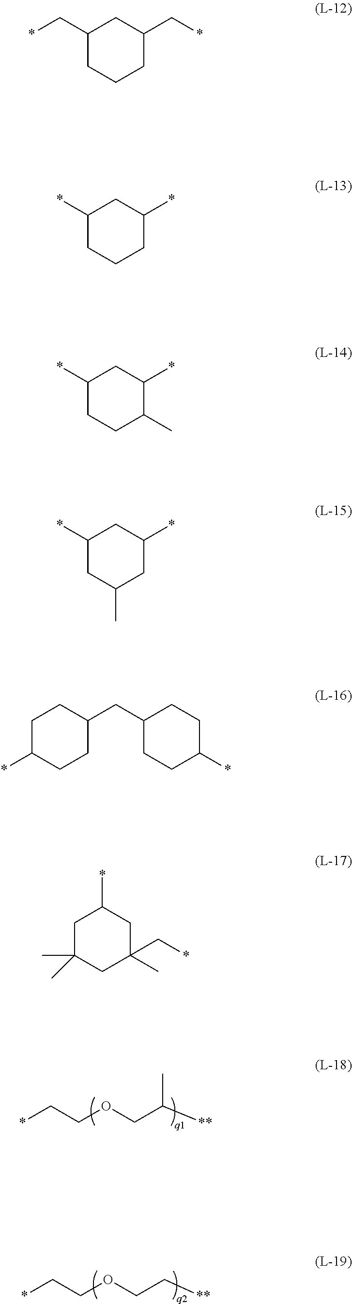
*CCOCC([**])C.*CCOCC[**].C1(C*)CCCC(C*)C1.C1(*)CCCC(*)C1.C1(*)CCC(C)C(*)C1.C1(*)CC(C)CC(*)C1.C1CC(CC2CCC(*)CC2)CCC1*.C1C(C)(C)CC(C)(C*)CC1*
